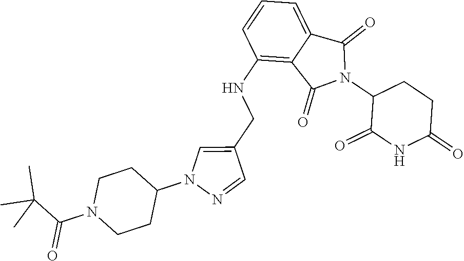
C1(NCC2=CN(C3CCN(C(C(C)(C)C)=O)CC3)N=C2)=C2C(=CC=C1)C(=O)N(C1C(=O)NC(=O)CC1)C2=O
